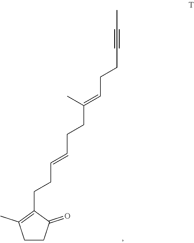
C1CC(=O)C(CCC=CCCC(=CCCC#CC)C)=C1C
